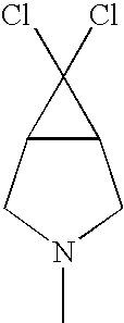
C12C(CN(C)C1)C2(Cl)Cl
